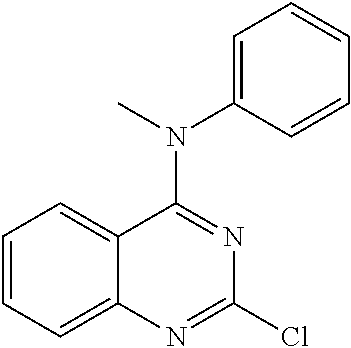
C1(Cl)=NC2=CC=CC=C2C(N(C)C2=CC=CC=C2)=N1
